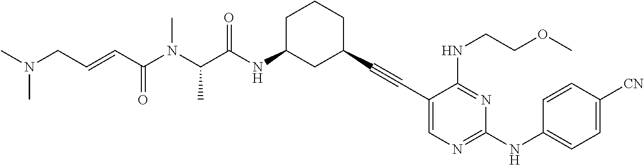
CN(CC=CC(N(C(C(NC1CC(C#CC2=CN=C(NC3=CC=C([CN])C=C3)N=C2NCCOC)CCC1)=O)C)C)=O)C
